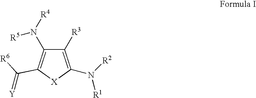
C1([R3])=C(N([R2])[R1])[X]C(C([R6])=[Y])=C1N([R4])[R5]
